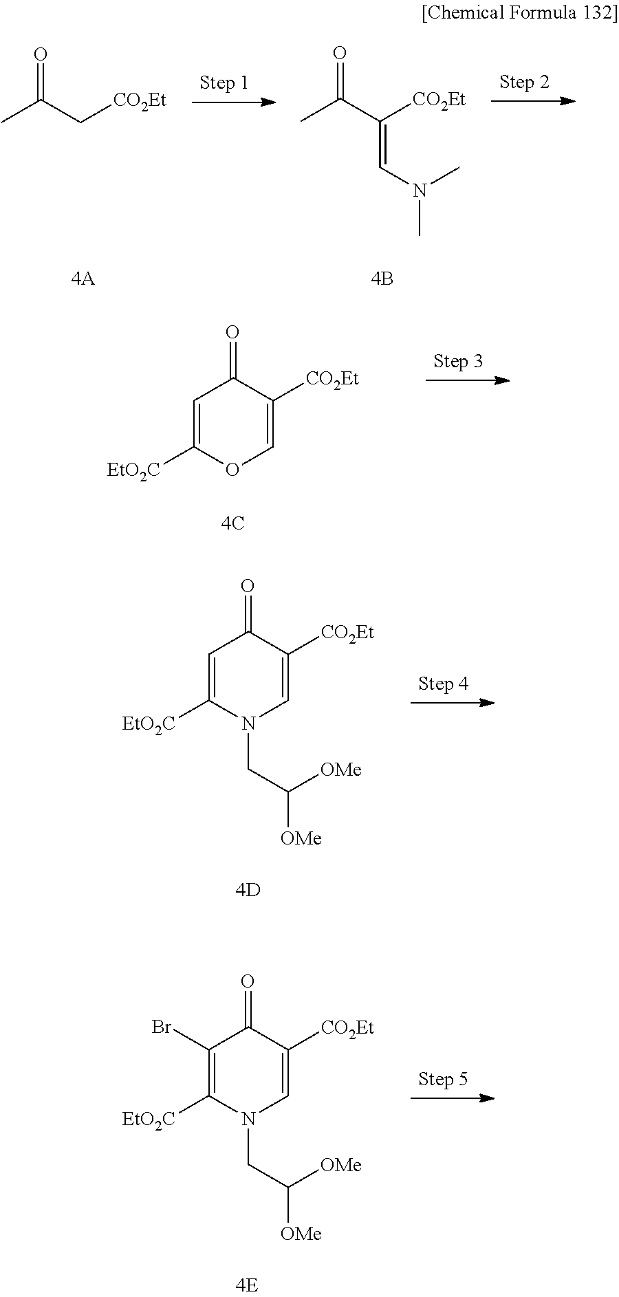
O=C(C[CO2Et])C.O=C(C([CO2Et])=CN(C)C)C.O=C1C([CO2Et])=COC([EtO2C])=C1.O=C1C([CO2Et])=CN(CC([OMe])[OMe])C([EtO2C])=C1.O=C1C([CO2Et])=CN(CC([OMe])[OMe])C([EtO2C])=C1Br
